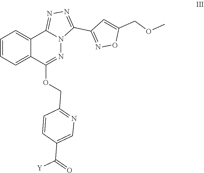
N1=C2C3=CC=CC=C3C(OCC3=NC=C(C(=O)[Y])C=C3)=NN2C(C2=NOC(COC)=C2)=N1
